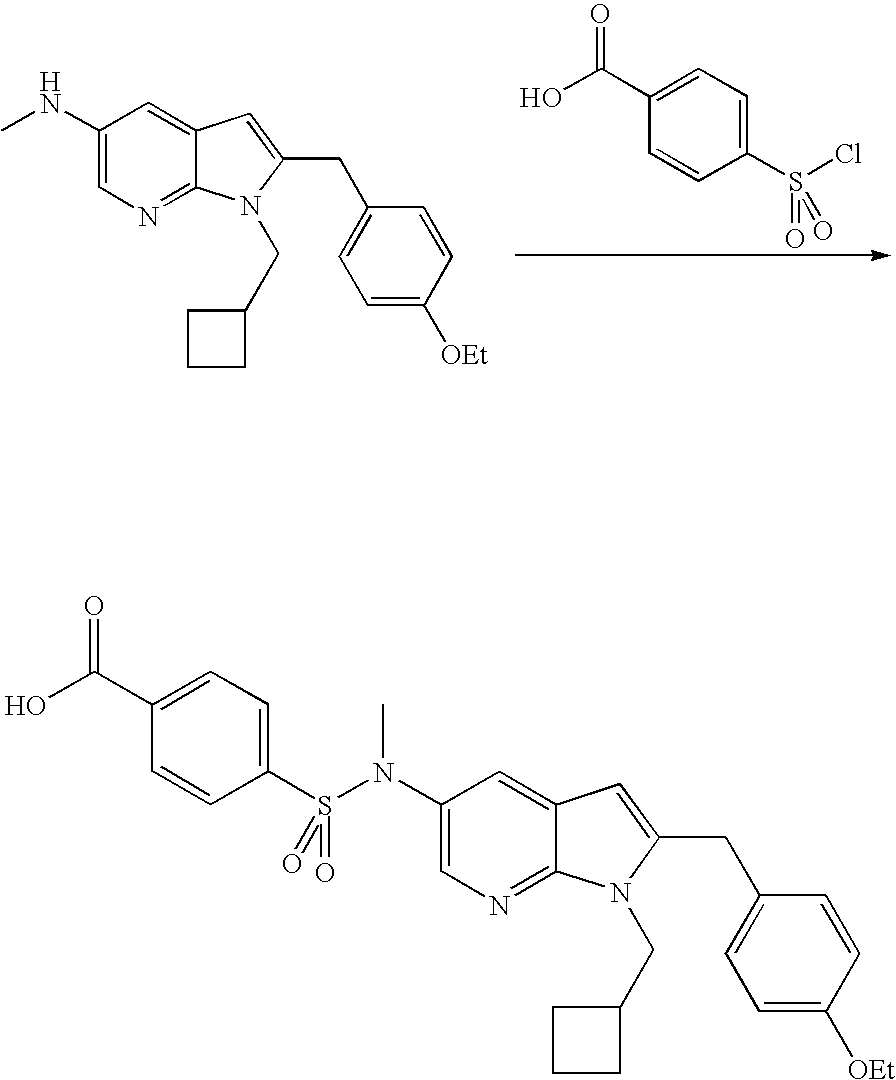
C1(NC)=CN=C2C(=C1)C=C(CC1=CC=C([OEt])C=C1)N2CC1CCC1.C1(C(O)=O)=CC=C(S(Cl)(=O)=O)C=C1.C1(N(S(=O)(C2=CC=C(C(O)=O)C=C2)=O)C)=CN=C2C(=C1)C=C(CC1=CC=C([OEt])C=C1)N2CC1CCC1
